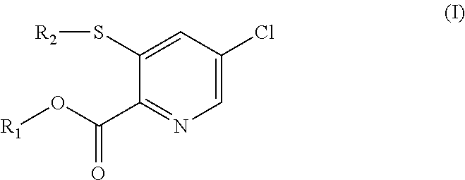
C1=C(S[R2])C(C(O[R1])=O)=NC=C1Cl
